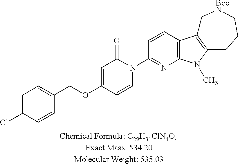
C1=C(Cl)C=CC(COC2=CC(=O)N(C3=NC4=C(C=C3)C3=C(N4C)CCC[BocN]C3)C=C2)=C1
